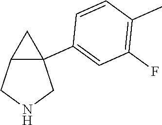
C12(C3=CC(F)=C(C)C=C3)C(CNC1)C2
